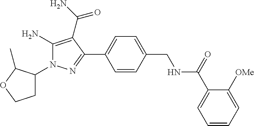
C1(N)=C(C(N)=O)C(C2=CC=C(CNC(C3=CC=CC=C3[OMe])=O)C=C2)=NN1C1CCOC1C
